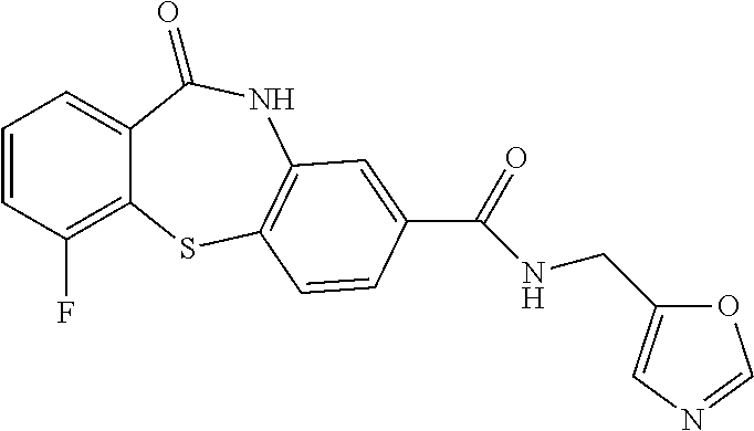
C1=CC(F)=C2C(=C1)C(=O)NC1=C(S2)C=CC(C(=O)NCC2=CN=CO2)=C1
